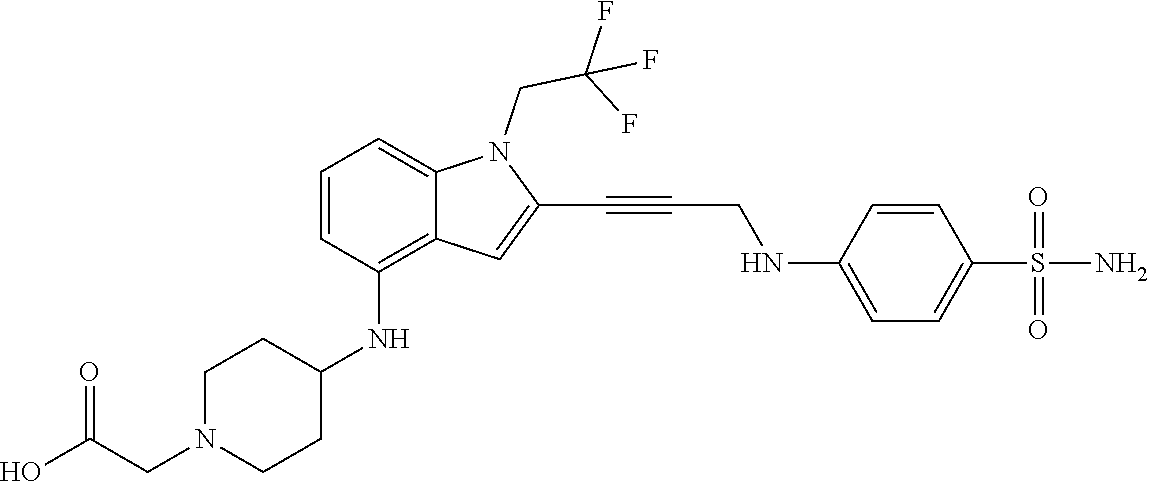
C1=C(NCC#CC2=CC3=C(NC4CCN(CC(O)=O)CC4)C=CC=C3N2CC(F)(F)F)C=CC(S(N)(=O)=O)=C1
